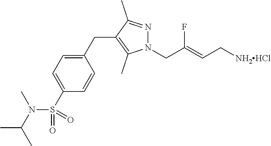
N1(CC(=CC[NH2HCl])F)N=C(C)C(CC2=CC=C(S(N(C(C)C)C)(=O)=O)C=C2)=C1C
